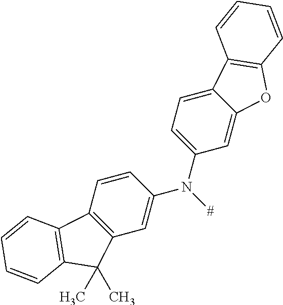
C1(N(C2=CC3=C(C=C2)C2=C(C3(C)C)C=CC=C2)[#])=CC=C2C(=C1)OC1=C2C=CC=C1
